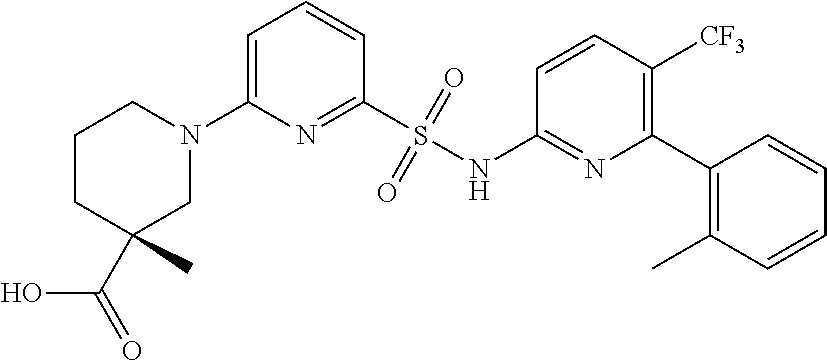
C1=C(N2CCCC(C)(C(=O)O)C2)N=C(S(NC2=NC(C3=C(C)C=CC=C3)=C([CF3])C=C2)(=O)=O)C=C1
